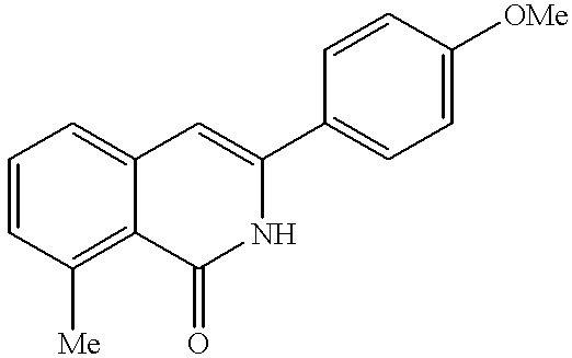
C1=CC([Me])=C2C(=C1)C=C(C1=CC=C([OMe])C=C1)NC2=O
